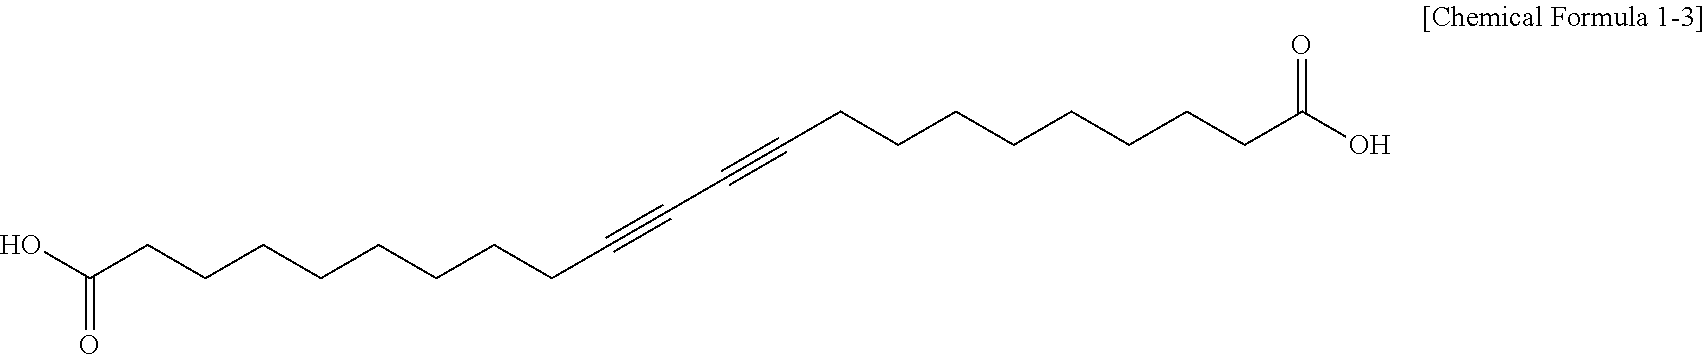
OC(CCCCCCCCC#CC#CCCCCCCCCC(O)=O)=O
